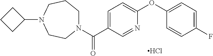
N1(C(C2=CC=C(OC3=CC=C(F)C=C3)N=C2)=O)CCCN(C2CCC2)CC1.Cl
